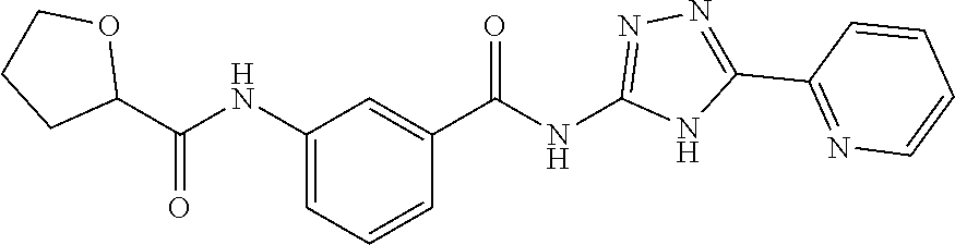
C(NC1=NN=C(C2=NC=CC=C2)N1)(=O)C1=CC(NC(C2OCCC2)=O)=CC=C1
